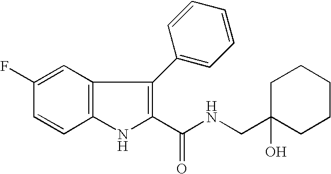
C1(C(NCC2(O)CCCCC2)=O)=C(C2=CC=CC=C2)C2=C(N1)C=CC(F)=C2
